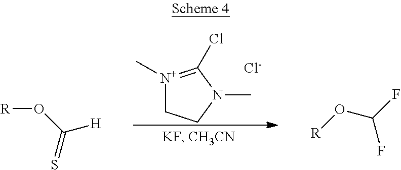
[N+]1(C)=C(Cl)N(C)CC1.[Cl-].[R]OC([H])=S.O(C(F)F)[R]
